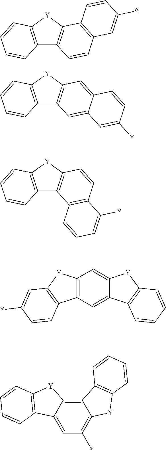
C12=C([Y]C3=C1C=CC1=C3C=CC(*)=C1)C=CC=C2.C12=C([Y]C3=C1C=C1C(=C3)C=CC(*)=C1)C=CC=C2.C12=C([Y]C3=C1C1=C(C=C3)C(*)=CC=C1)C=CC=C2.C12=C3C(=CC(*)=C1[Y]C1=C2C=CC=C1)C1=C([Y]3)C=CC=C1.C12=C(C=C3C(=C1)[Y]C1=C3C=CC=C1)C1=C([Y]2)C=C(*)C=C1
